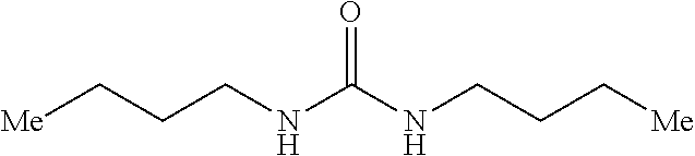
C(CNC(NCCC[Me])=O)C[Me]
